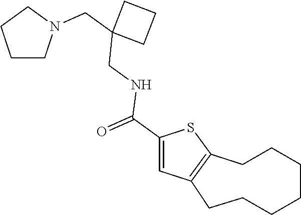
C(C1(CNC(C2=CC3=C(S2)CCCCCCC3)=O)CCC1)N1CCCC1
